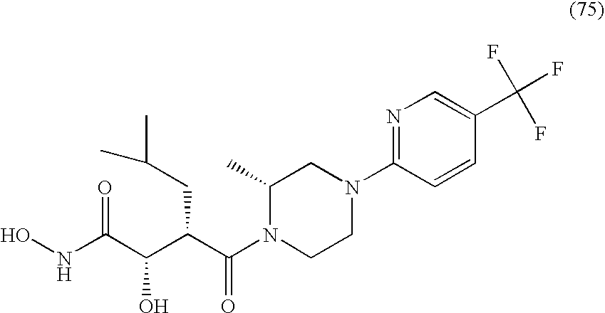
ONC(C(C(C(N1CCN(C2=NC=C(C(F)(F)F)C=C2)CC1C)=O)CC(C)C)O)=O
